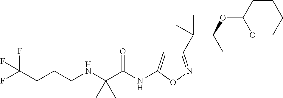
C(C(NC1=CC(C(C(OC2OCCCC2)C)(C)C)=NO1)=O)(NCCCC(F)(F)F)(C)C
